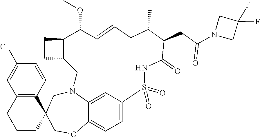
C12=C(C=CC(Cl)=C1)C1(CCC2)CN2C3=CC(=CC=C3OC1)S(=O)(=O)NC(=O)C(CC(N1CC(F)(F)C1)=O)C(C)CC=CC(OC)C1C(C2)CC1
